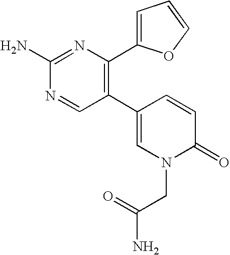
C1(C2=C(C3=CC=CO3)N=C(N)N=C2)=CN(CC(N)=O)C(=O)C=C1
